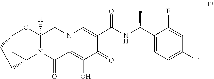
C12CC(N3C([H])(O1)CN1C(=C(O)C(=O)C(C(NC(C4=CC=C(F)C=C4F)C)=O)=C1)C3=O)CC2
